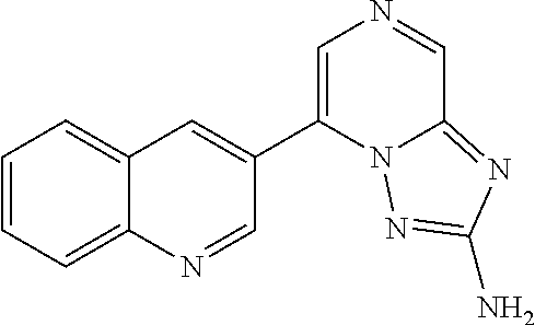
C1=CC=C2C(=C1)C=C(C1=CN=CC3=NC(N)=NN13)C=N2
